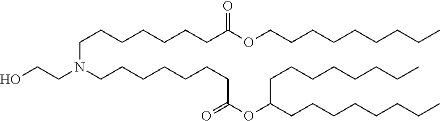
C(CCCCCCC(OCCCCCCCCC)=O)N(CCO)CCCCCCCC(OC(CCCCCCCC)CCCCCCCC)=O
